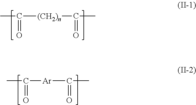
CC([(CH2)n]C(C)=O)=O.CC([Ar]C(C)=O)=O
